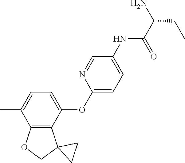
C1=C(C)C2=C(C(OC3=CC=C(NC(=O)C(CC)N)C=N3)=C1)C1(CO2)CC1
